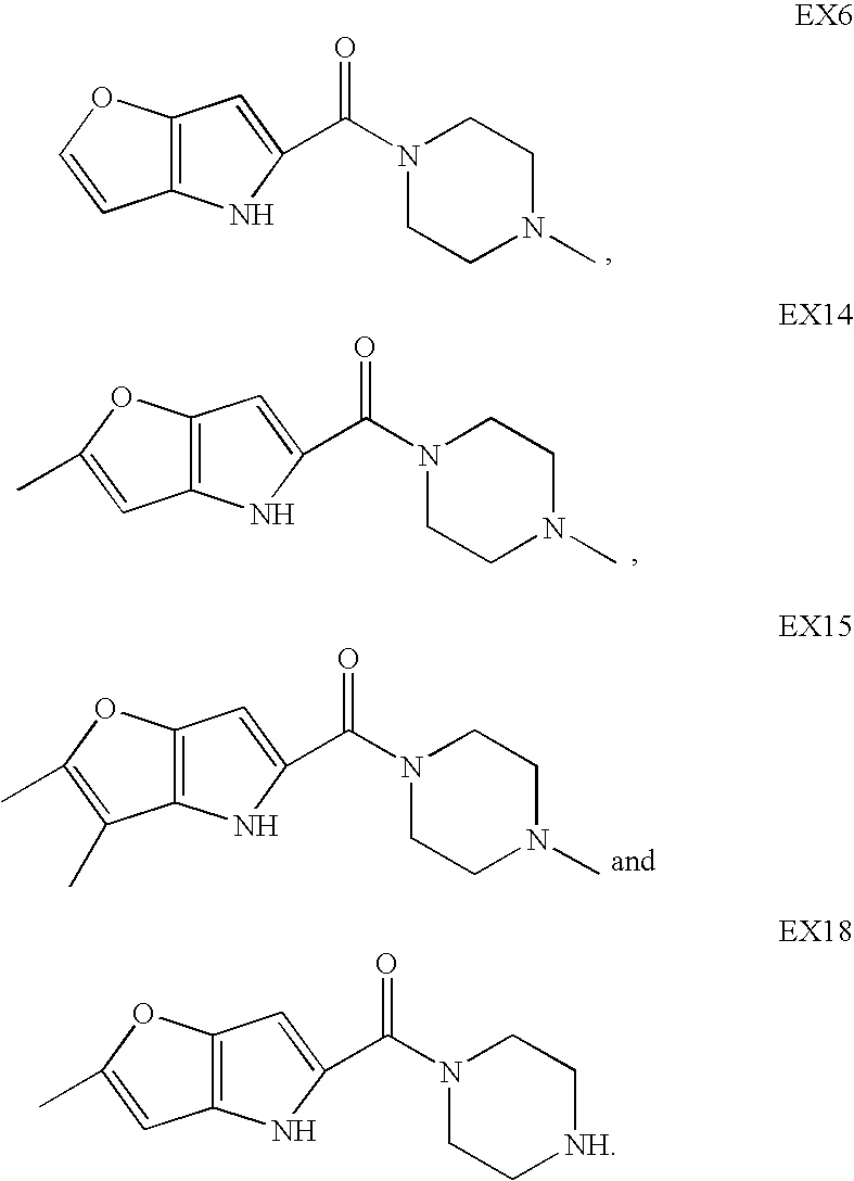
C12=C(NC(C(N3CCN(C)CC3)=O)=C1)C=CO2.C12=C(NC(C(N3CCN(C)CC3)=O)=C1)C=C(C)O2.C12=C(NC(C(N3CCN(C)CC3)=O)=C1)C(C)=C(C)O2.C12=C(NC(C(N3CC[NH]CC3)=O)=C1)C=C(C)O2
